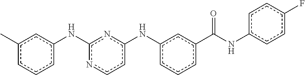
c1(C)cccc(Nc2nccc(Nc3cccc(C(Nc4ccc(F)cc4)=O)c3)n2)c1
